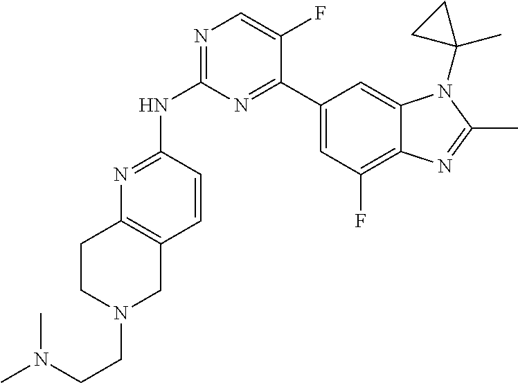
N1=C(NC2=NC=C(F)C(C3=CC(F)=C4C(=C3)N(C3(C)CC3)C(C)=N4)=N2)C=CC2=C1CCN(CCN(C)C)C2
